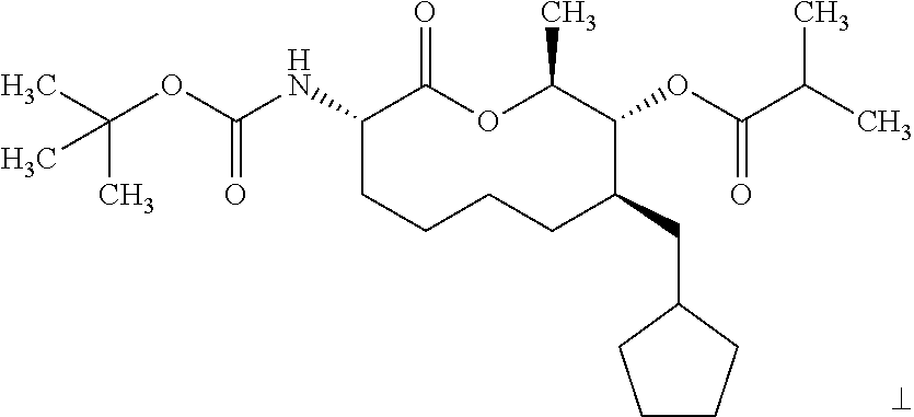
C1(NC(OC(C)(C)C)=O)CCCCC(CC2CCCC2)C(OC(=O)C(C)C)C(C)OC1=O
